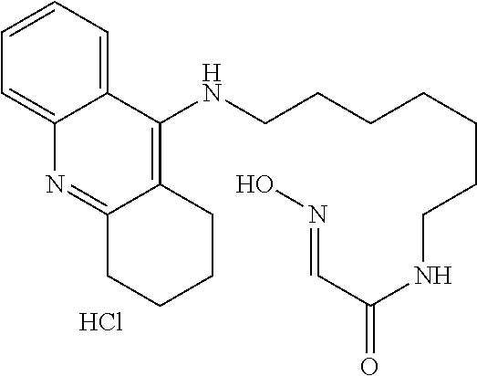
C12=CC=CC=C1N=C1C(=C2NCCCCCCCNC(C=NO)=O)CCCC1.Cl
